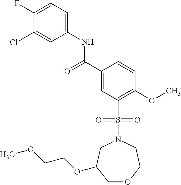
C1(F)=CC=C(NC(C2=CC(S(=O)(=O)N3CC(OCCOC)COCC3)=C(OC)C=C2)=O)C=C1Cl
